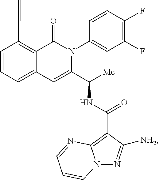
C1(C#C)=C2C(=CC=C1)C=C(C([Me])NC(C1=C3N(N=C1[NH2])C=CC=N3)=O)N(C1=CC(F)=C(F)C=C1)C2=O
